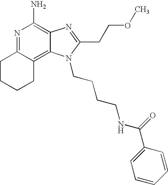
N1=C2C(=C3C(=C1N)N=C(CCOC)N3CCCCNC(=O)C1=CC=CC=C1)CCCC2
